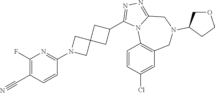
C1(F)=C(C#N)C=CC(N2CC3(C2)CC(C2=NN=C4N2C2=C(CN(C5COCC5)C4)C=C(Cl)C=C2)C3)=N1
